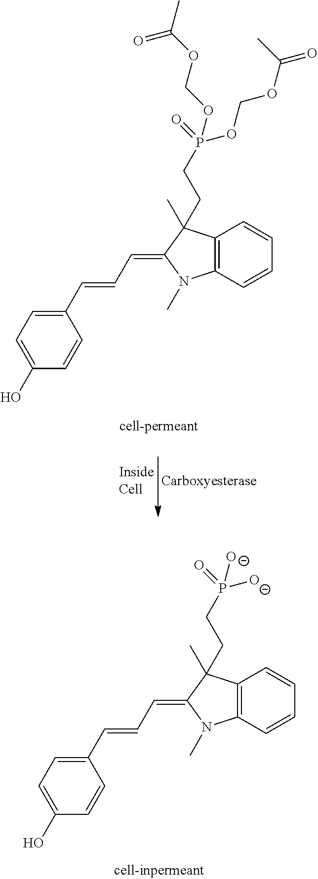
C1=C(O)C=CC(C=CC=C2N(C)C3=C(C2(C)CCP([O-])(=O)[O-])C=CC=C3)=C1.C1=C(O)C=CC(C=CC=C2N(C)C3=C(C2(C)CCP(OCOC(C)=O)(=O)OCOC(=O)C)C=CC=C3)=C1
